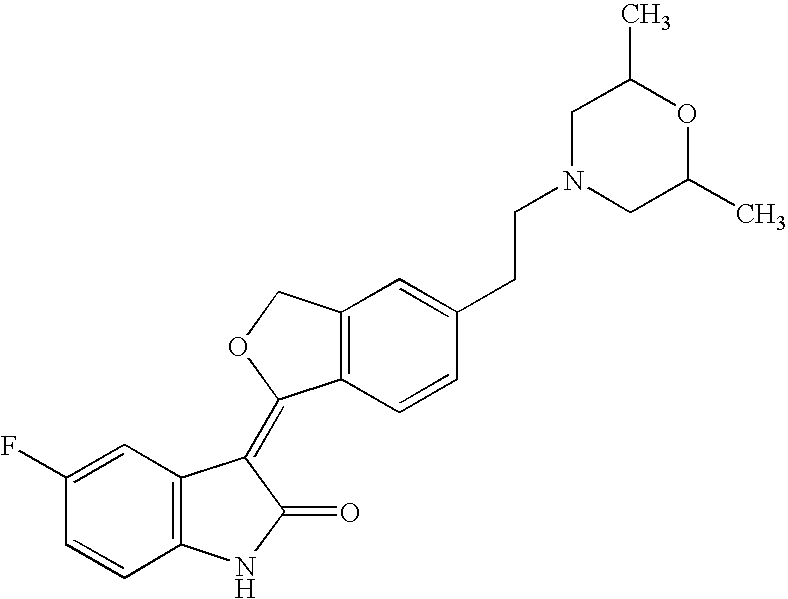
C12=C(C=CC(CCN3CC(C)OC(C)C3)=C1)C(=C1C3=C(NC1=O)C=CC(F)=C3)OC2
